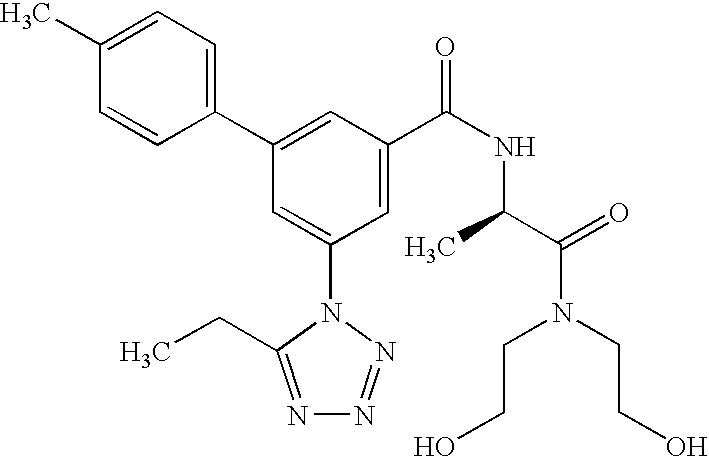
C1(C2=CC(C(NC(C)C(=O)N(CCO)CCO)=O)=CC(N3C(CC)=NN=N3)=C2)=CC=C(C)C=C1
